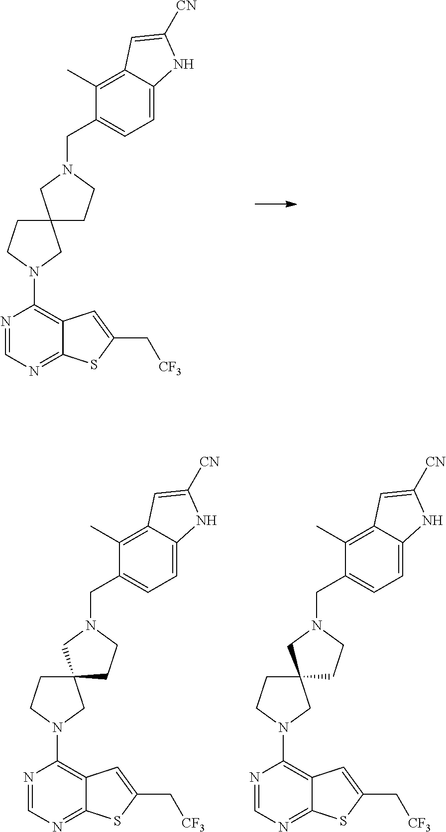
N1=CN=C2C(=C1N1CCC3(C1)CCN(CC1=CC=C4C(=C1C)C=C([CN])N4)C3)C=C(C[CF3])S2.N1=CN=C2C(=C1N1CCC3(C1)CCN(CC1=CC=C4C(=C1C)C=C([CN])N4)C3)C=C(C[CF3])S2.N1=CN=C2C(=C1N1CCC3(C1)CCN(CC1=CC=C4C(=C1C)C=C([CN])N4)C3)C=C(C[CF3])S2
